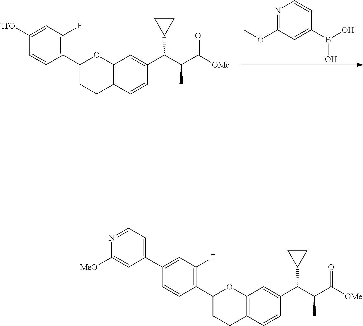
[TfO]C1=CC(F)=C(C2CCC3=C(O2)C=C(C(C(C([OMe])=O)C)C2CC2)C=C3)C=C1.N1=C(OC)C=C(B(O)O)C=C1.N1=CC=C(C2=CC(F)=C(C3CCC4=C(O3)C=C(C(C(C([OMe])=O)C)C3CC3)C=C4)C=C2)C=C1[MeO]
